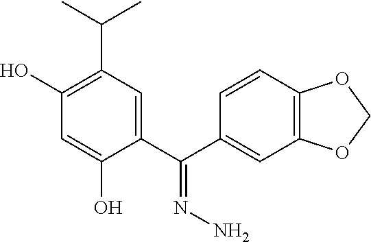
C1(O)=C(C(C)C)C=C(C(C2=CC3=C(C=C2)OCO3)=NN)C(O)=C1
